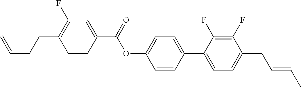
C1=CC(C(OC2=CC=C(C3=CC=C(CC=CC)C(F)=C3F)C=C2)=O)=CC(F)=C1CCC=C
